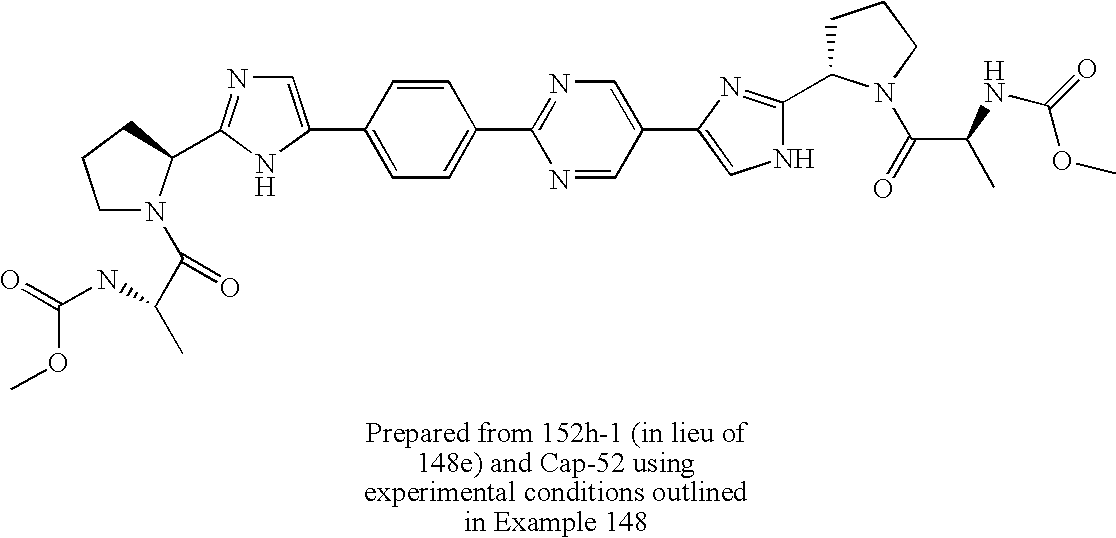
C1=NC(C2=CC=C(C3=CN=C(C4N(C(C(C)NC(=O)OC)=O)CCC4)N3)C=C2)=NC=C1C1=CNC(C2CCCN2C(=O)C(C)NC(=O)OC)=N1
